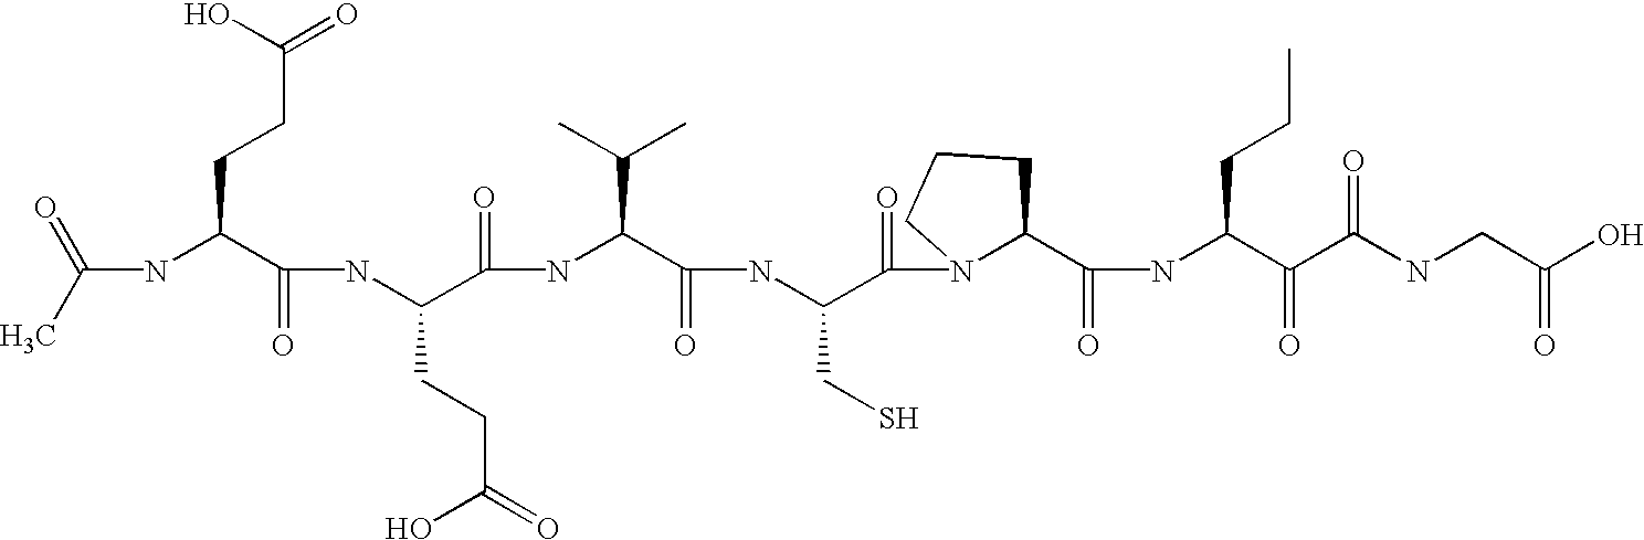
C(NC(C(NC(C(=O)NC(C(=O)NC(C(=O)N1C(C(=O)NC(C(=O)C(NCC(=O)O)=O)CCC)CCC1)CS)C(C)C)CCC(=O)O)=O)CCC(=O)O)(C)=O
